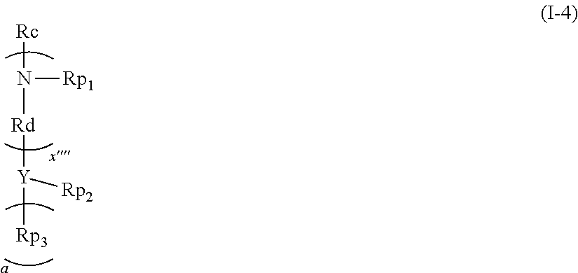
[Rc]N([Rd][Y]([Rp2])[Rp3])[Rp1]
